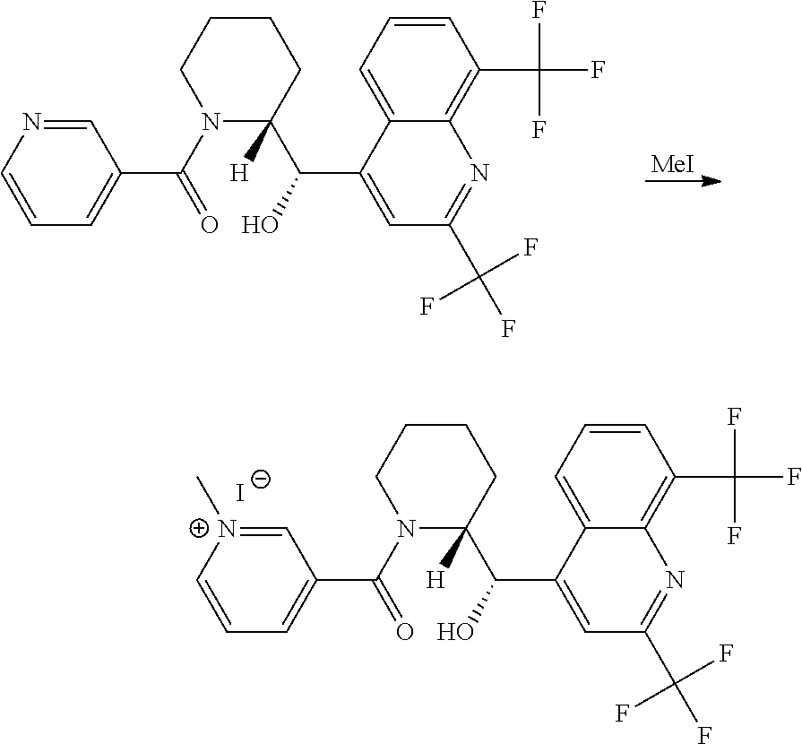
[MeI].N1(C(C2=CC=CN=C2)=O)C(C(C2=CC(C(F)(F)F)=NC3=C(C(F)(F)F)C=CC=C32)O)([H])CCCC1.N1(C(C2=CC=C[N+](C)=C2)=O)C(C(C2=CC(C(F)(F)F)=NC3=C(C(F)(F)F)C=CC=C32)O)([H])CCCC1.[I-]
